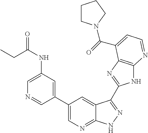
C1(C2=CN=C3C(=C2)C(C2=NC4=C(N2)N=CC=C4C(=O)N2CCCC2)=NN3)=CC(NC(CC)=O)=CN=C1
